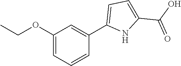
C1(OCC)=CC=CC(C2=CC=C(C(O)=O)N2)=C1
